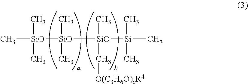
C[SiO]([SiO]([SiO]([Si](C)(C)C)(C)C[O(C3H6O)cR4])(C)C)(C)C
